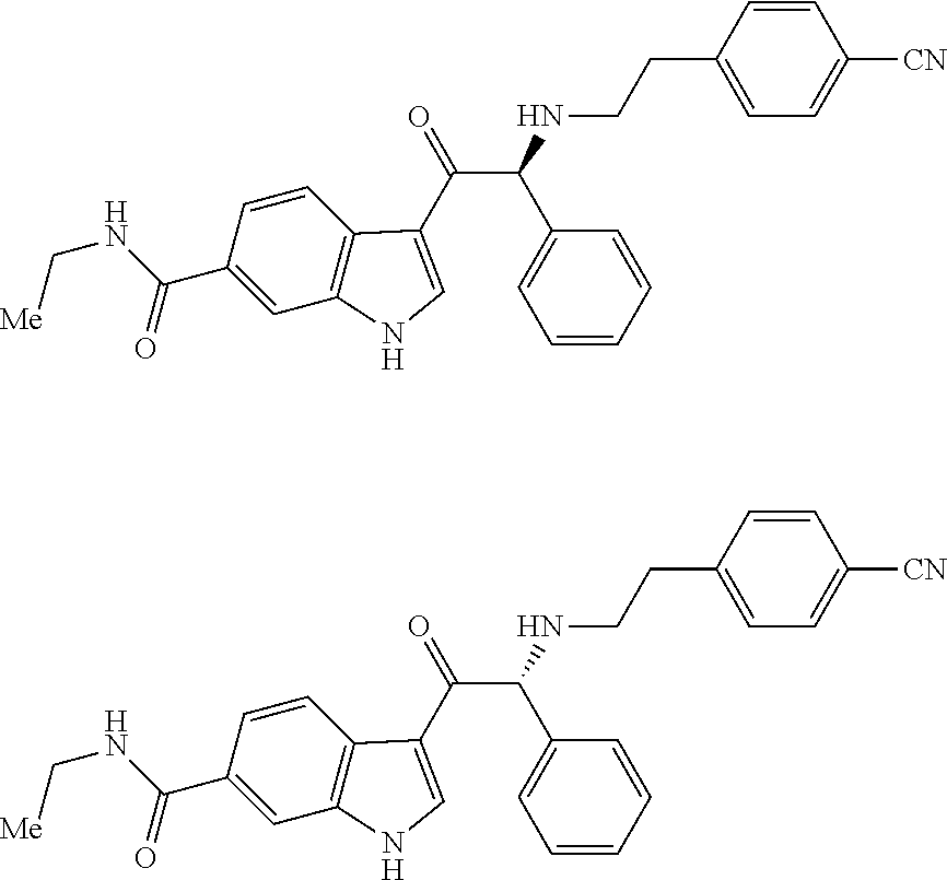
C1=C(C(NC[Me])=O)C=CC2=C1NC=C2C(=O)C(C1=CC=CC=C1)NCCC1=CC=C([CN])C=C1.C1=C(C(NC[Me])=O)C=CC2=C1NC=C2C(=O)C(C1=CC=CC=C1)NCCC1=CC=C([CN])C=C1
